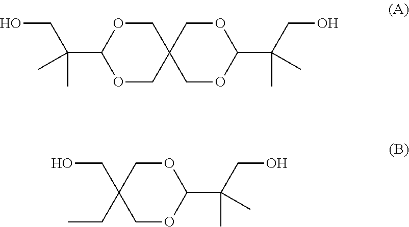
C1OC(C(C)(CO)C)OCC12COC(C(C)(C)CO)OC2.C(O)C1(CC)COC(C(C)(C)CO)OC1
